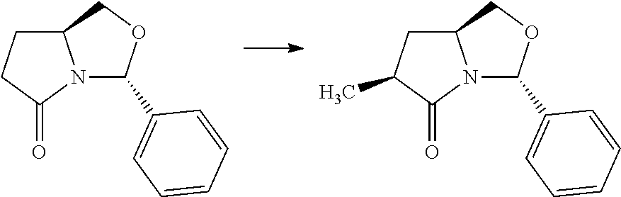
N12C(C3=CC=CC=C3)OCC1CC(C)C2=O.N12C(C3=CC=CC=C3)OCC1CCC2=O
